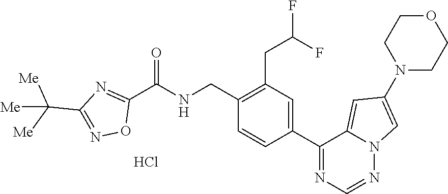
C1(CNC(C2=NC(C([Me])([Me])[Me])=NO2)=O)=C(CC(F)F)C=C(C2=NC=NN3C2=CC(N2CCOCC2)=C3)C=C1.Cl
